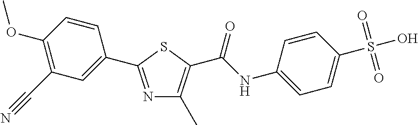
N1=C(C2=CC(C#N)=C(OC)C=C2)SC(C(NC2=CC=C(S(O)(=O)=O)C=C2)=O)=C1C
